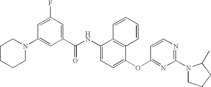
C1CCCN(C2=CC(C(NC3=CC=C(OC4=NC(N5CCCC5C)=NC=C4)C4=C3C=CC=C4)=O)=CC(F)=C2)C1
